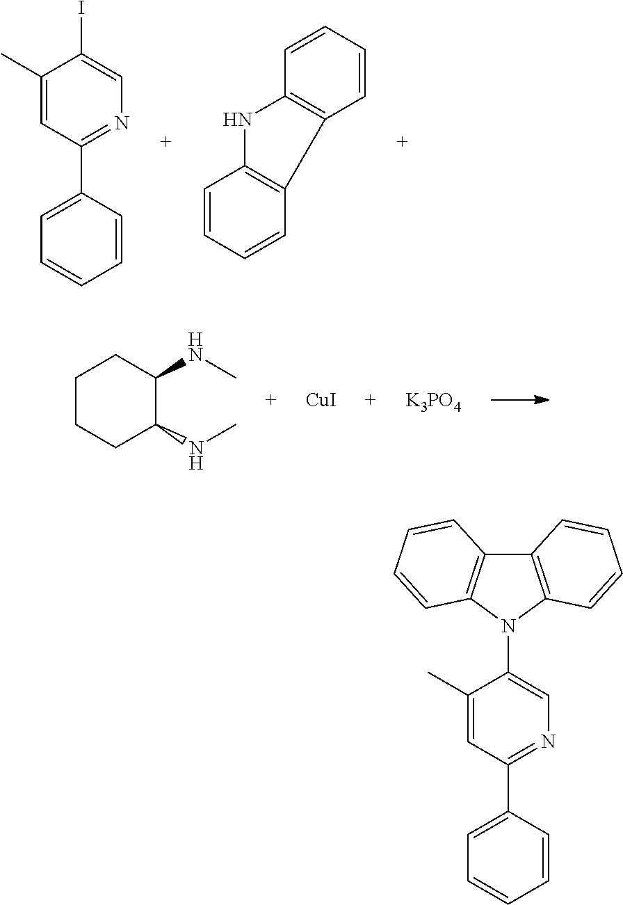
C1(C)=CC(C2=CC=CC=C2)=NC=C1I.C12=C(C=CC=C1)C1=C(N2)C=CC=C1.C1CCC(NC)C(NC)C1.[CuI].[K3PO4].C1(C)=CC(C2=CC=CC=C2)=NC=C1N1C2=C(C3=C1C=CC=C3)C=CC=C2
